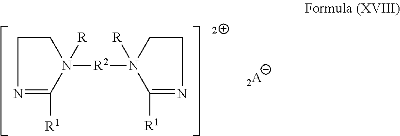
C1CN([R])([R2]N2([R])CCN=C2[R1])C([R1])=N1
